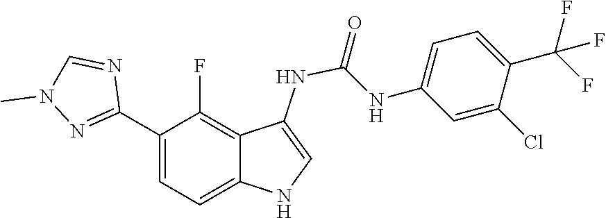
C1=C(C(F)(F)F)C(Cl)=CC(NC(=O)NC2=CNC3=CC=C(C4=NN(C)C=N4)C(F)=C23)=C1
